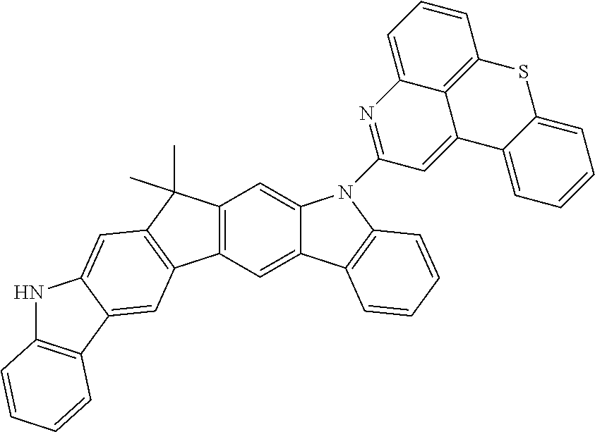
C12=C(C=C3C(=C1)N(C1=NC4=CC=CC5=C4C(=C1)C1=CC=CC=C1S5)C1=C3C=CC=C1)C1=C(C2(C)C)C=C2C(=C1)C1=C(N2)C=CC=C1
